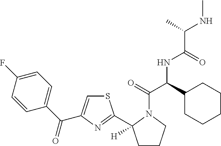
S1C=C(C(C2=CC=C(F)C=C2)=O)N=C1C1([H])CCCN1C(=O)C(NC(C(NC)C)=O)C1CCCCC1
